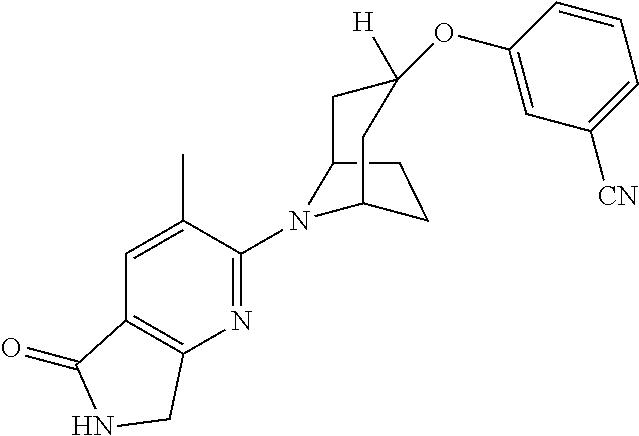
C12CCC(N1C1=NC3=C(C=C1C)C(=O)NC3)CC([H])(OC1=CC([CN])=CC=C1)C2
